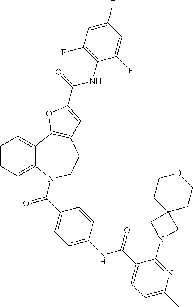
C1=CC=C2C(=C1)C1=C(CCN2C(=O)C2=CC=C(NC(=O)C3=CC=C(C)N=C3N3CC4(C3)CCOCC4)C=C2)C=C(C(=O)NC2=C(F)C=C(F)C=C2F)O1
